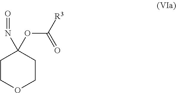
C1COCCC1(N=O)OC([R3])=O
